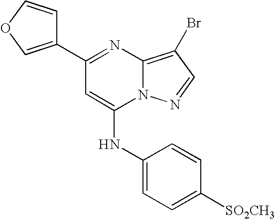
C1(C2=NC3=C(Br)C=NN3C(NC3=CC=C([SO2CH3])C=C3)=C2)=COC=C1
